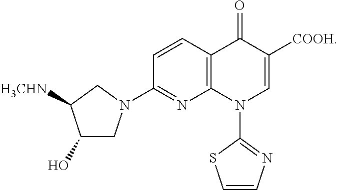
C1(O)CN(C2=NC3=C(C=C2)C(=O)C([COOH])=CN3C2=NC=CS2)CC1[H3CHN]
